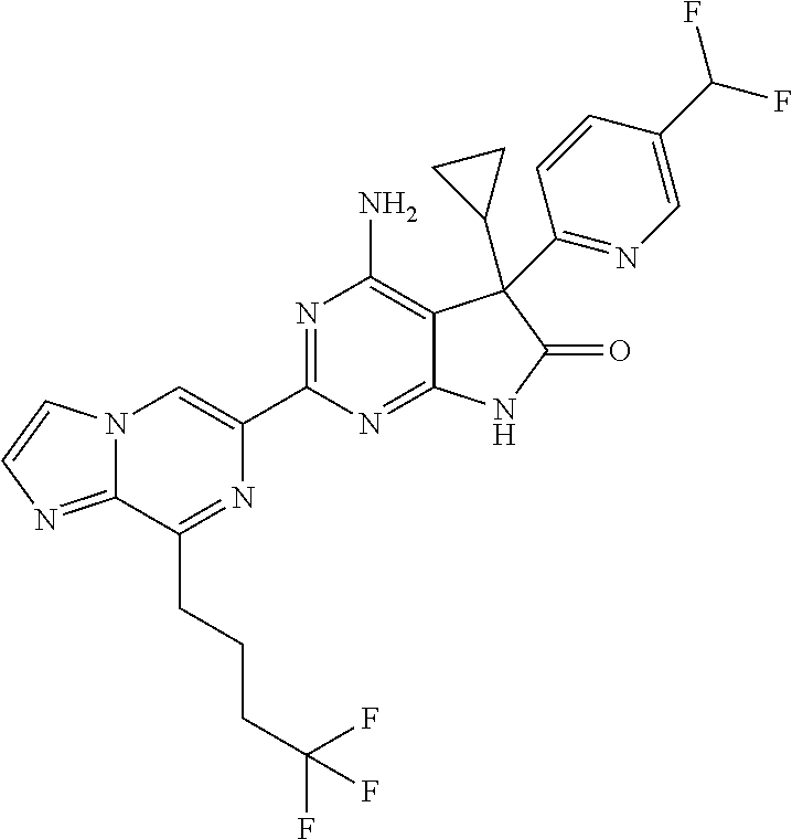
C12=NC=CN1C=C(C1=NC(N)=C3C(=N1)NC(=O)C3(C1CC1)C1=NC=C(C(F)F)C=C1)N=C2CCCC(F)(F)F
